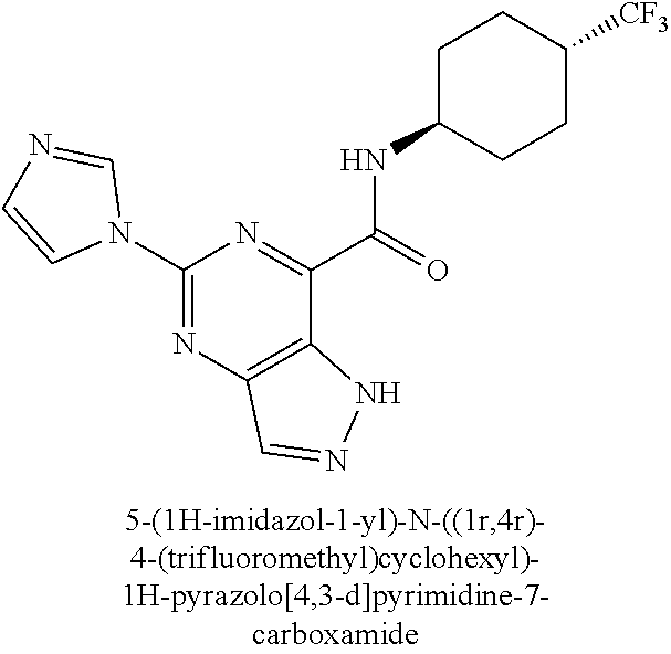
C1(N2C=NC=C2)=NC2=C(C(C(=O)NC3CCC([CF3])CC3)=N1)NN=C2
